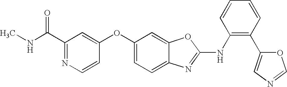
CNC(C1=NC=CC(OC2=CC=C3C(=C2)OC(NC2=C(C4=CN=CO4)C=CC=C2)=N3)=C1)=O
